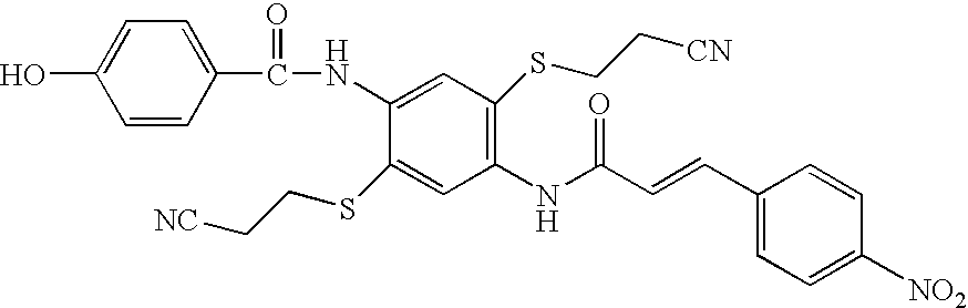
OC1=CC=C(C(NC2=CC(SCC[CN])=C(NC(C=CC3=CC=C([NO2])C=C3)=O)C=C2SCC[NC])=O)C=C1
